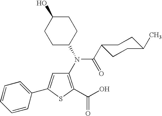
C1(N(C2CCC(O)CC2)C(C2CCC(C)CC2)=O)=C(C(O)=O)SC(C2=CC=CC=C2)=C1
